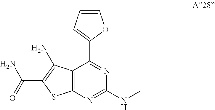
C12=C(N=C(NC)N=C1C1=CC=CO1)SC(C(=O)N)=C2N
